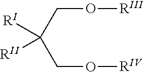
O(CC(CO[RIV])([RI])[RII])[RIII]
